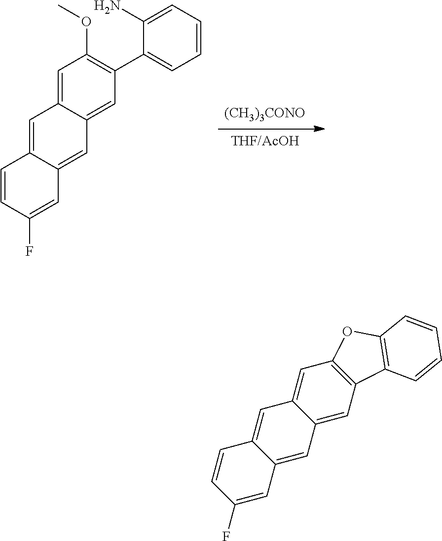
[(CH3)3CONO].[THF/AcOH].C1=C2C(=CC3=CC(C4=CC=CC=C4N)=C(OC)C=C13)C=C(F)C=C2.C12=C(C=C3C(=C1)C=C1C(=C3)C=CC(F)=C1)OC1=C2C=CC=C1
